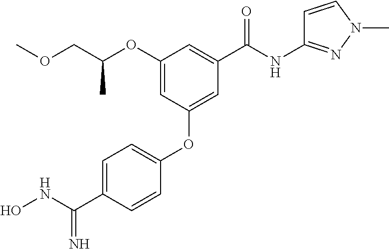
C1(OC(COC)C)=CC(OC2=CC=C(C(NO)=N)C=C2)=CC(C(NC2=NN(C)C=C2)=O)=C1
